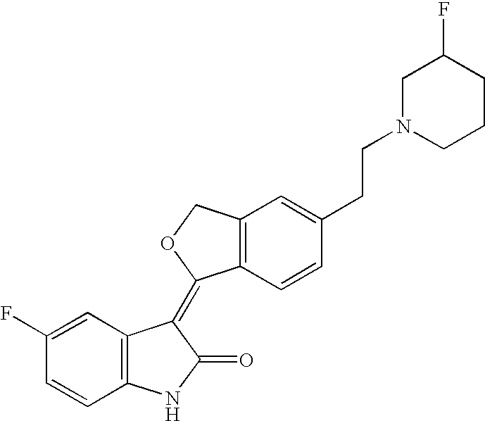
C1=C(F)C=CC2=C1C(=C1C3=C(CO1)C=C(CCN1CCCC(F)C1)C=C3)C(=O)N2
